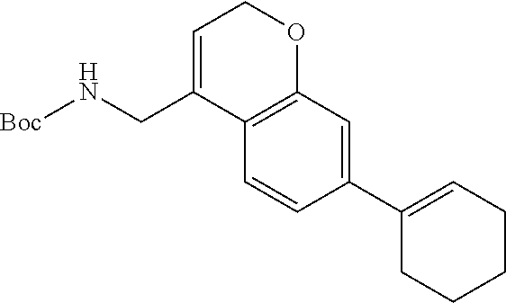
C(C1=CCOC2=C1C=CC(C1=CCCCC1)=C2)N[Boc]
